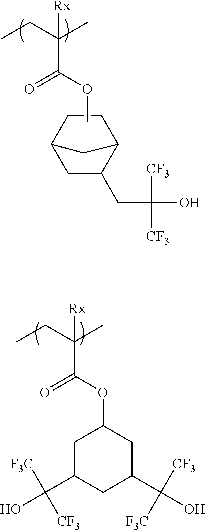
O(C(C(CC)(C)[Rx])=O)C1CC(C(O)([F3C])[CF3])CC(C(O)([CF3])[F3C])C1.C(C(CC)(C)[Rx])(=O)OC.C([CF3])([CF3])(O)CC1CC2CCC1C2
